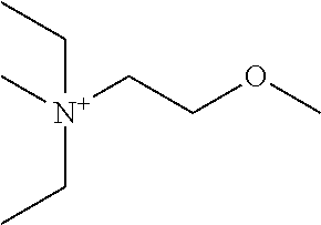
C[N+](CCOC)(CC)CC
